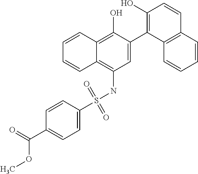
C1=C(C2=C(O)C=CC3=C2C=CC=C3)C(O)=C2C(=C1NS(C1=CC=C(C(=O)OC)C=C1)(=O)=O)C=CC=C2
